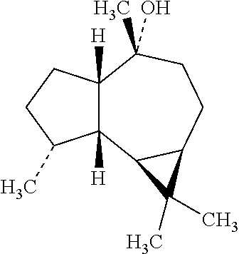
C12([H])C([H])(CCC1C)C(C)(O)CCC1C2C1(C)C
